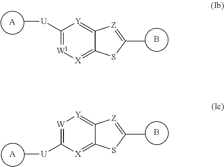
C1([U]C)=[W1][X]=C2C(=[Y]1)[Z]=C(C)S2.[A].B.[W]1=C([U]C)[X]=C2C(=[Y]1)[Z]=C(C)S2.[A].B
